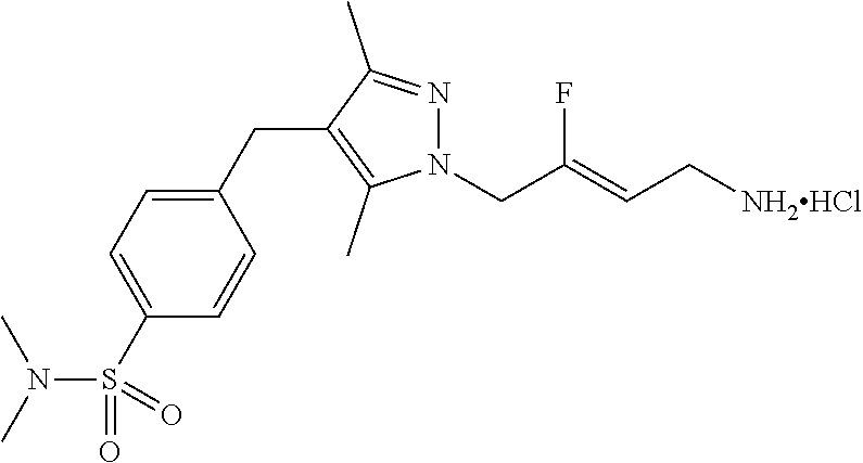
N1(CC(=CC[NH2HCl])F)N=C(C)C(CC2=CC=C(S(N(C)C)(=O)=O)C=C2)=C1C
